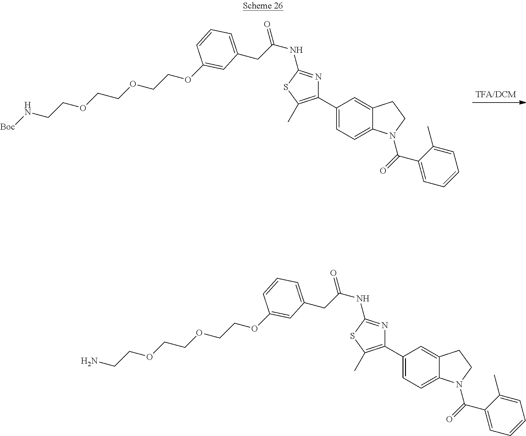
C12=CC=C(C3=C(C)SC(NC(CC4=CC=CC(OCCOCCOCCN[Boc])=C4)=O)=N3)C=C1CCN2C(C1=CC=CC=C1C)=O.C12=CC=C(C3=C(C)SC(NC(CC4=CC=CC(OCCOCCOCCN)=C4)=O)=N3)C=C1CCN2C(C1=CC=CC=C1C)=O
